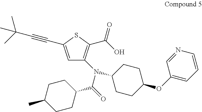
C1=C(C#CC(C)(C)C)SC(C(=O)O)=C1N(C(=O)C1CCC(C)CC1)C1CCC(OC2=CC=CN=C2)CC1
